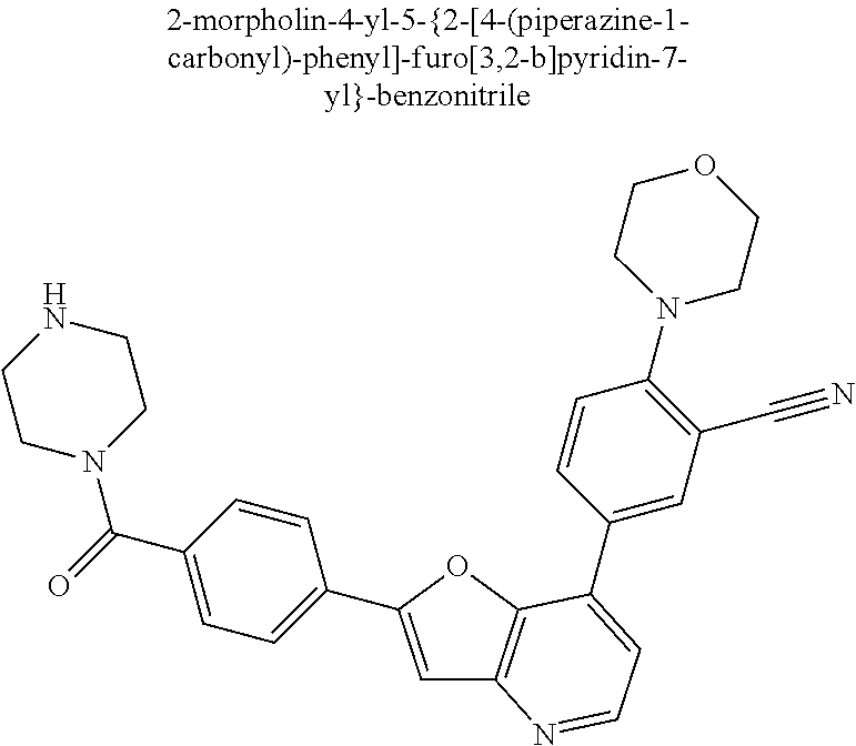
C1=C(C2=CC=C(C(=O)N3CCNCC3)C=C2)OC2=C1N=CC=C2C1=CC(C#N)=C(N2CCOCC2)C=C1
